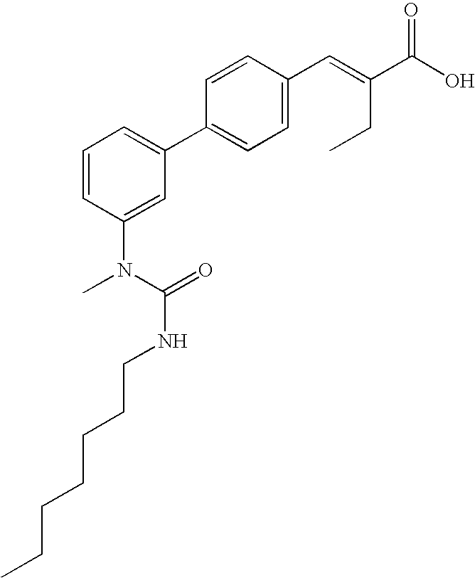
C1=CC(N(C(NCCCCCCC)=O)C)=CC(C2=CC=C(C=C(C(O)=O)CC)C=C2)=C1
